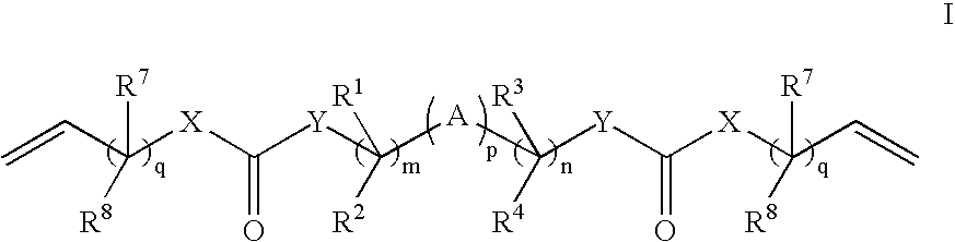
C=CC([X]C([Y]C([A]C([Y]C([X]C(C=C)([R8])[R7])=O)([R3])[R4])([R1])[R2])=O)([R7])[R8]
